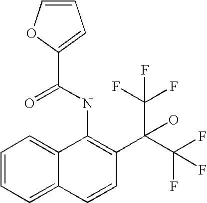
C1=CC=C2C(=C1)C(NC(C1=CC=CO1)=O)=C(C(C(F)(F)F)(C(F)(F)F)O)C=C2
